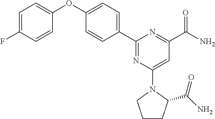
C1(C2=CC=C(OC3=CC=C(F)C=C3)C=C2)=NC(N2CCCC2C(N)=O)=CC(C(=O)N)=N1
